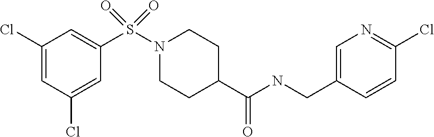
C1(Cl)=CC(Cl)=CC(S(N2CCC(C(NCC3=CN=C(Cl)C=C3)=O)CC2)(=O)=O)=C1
